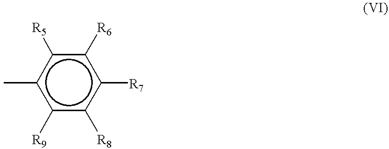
c1([R9])c([R8])c([R7])c([R6])c([R5])c1C
